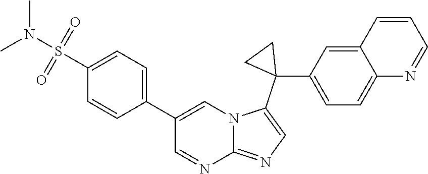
C1(C2=CC=C(S(N(C)C)(=O)=O)C=C2)=CN2C(=NC=C2C2(C3=CC=C4C(=C3)C=CC=N4)CC2)N=C1
